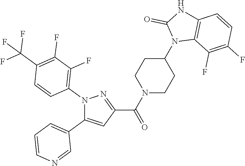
N1(C2=C(F)C(F)=C(C(F)(F)F)C=C2)C(C2=CC=CN=C2)=CC(C(N2CCC(N3C4=C(NC3=O)C=CC(F)=C4F)CC2)=O)=N1
